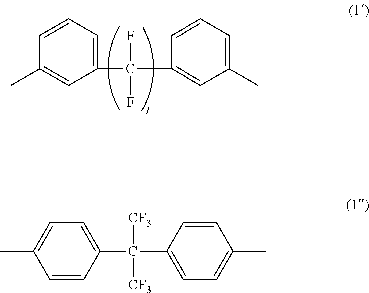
C1(C(C2=CC(C)=CC=C2)(F)F)=CC=CC(C)=C1.C1=CC(C(C2=CC=C(C)C=C2)([CF3])[CF3])=CC=C1C
